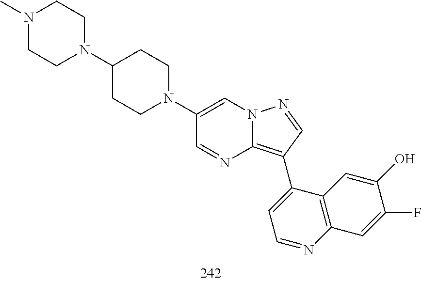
C1(C2=C3N=CC(N4CCC(N5CCN(C)CC5)CC4)=CN3N=C2)=CC=NC2=C1C=C(O)C(F)=C2
